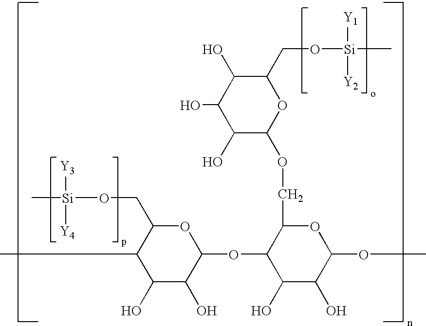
O1C(CO[Si]([Y3])([Y4])C)C(C)C(O)C(O)C1OC1C(O)C(O)C(OC)OC1COC1OC(CO[Si](C)([Y1])[Y2])C(O)C(O)C1O
